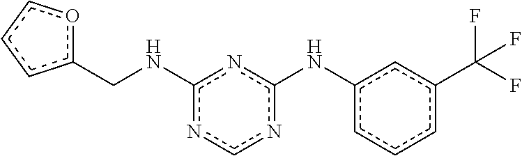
c1(CNc2nc(Nc3cccc(C(F)(F)F)c3)ncn2)occc1
